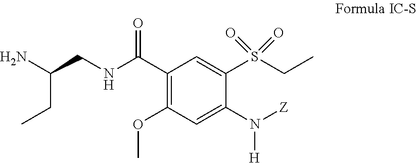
C1(N([Z])[H])=CC(OC)=C(C(NCC(N)CC)=O)C=C1S(CC)(=O)=O
